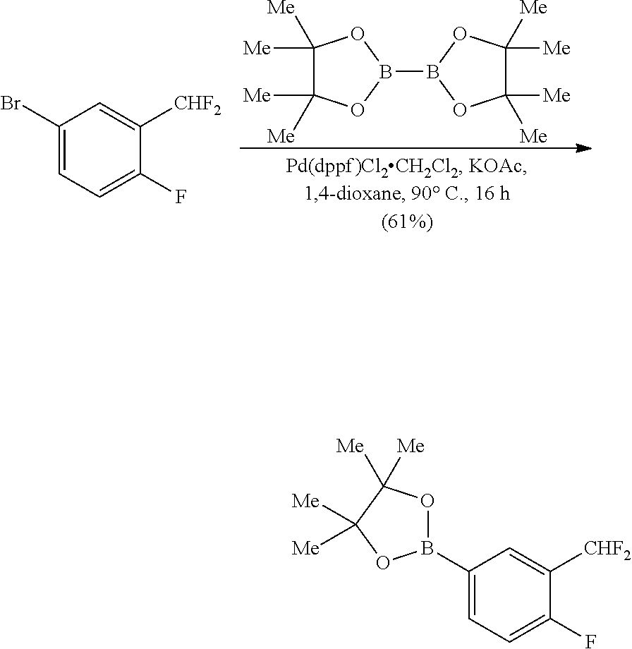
B1(B2OC([Me])([Me])C([Me])([Me])O2)OC([Me])([Me])C([Me])([Me])O1.C1(Br)=CC=C(F)C([CHF2])=C1.C1(B2OC([Me])([Me])C([Me])([Me])O2)=CC=C(F)C([CHF2])=C1
